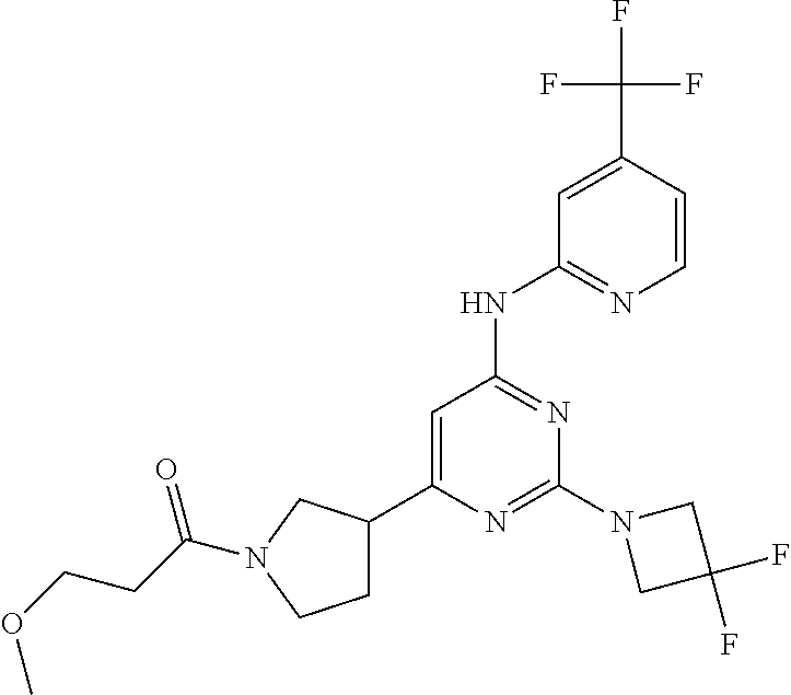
C1=C(C(F)(F)F)C=CN=C1NC1=NC(N2CC(F)(F)C2)=NC(C2CCN(C(CCOC)=O)C2)=C1
